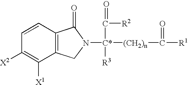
C1=CC2=C(C([X1])=C1[X2])CN([C*](C([R2])=O)([R3])[(CH2)n]C(=O)[R1])C2=O
